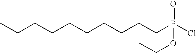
CCCCCCCCCCP(Cl)(=O)OCC
